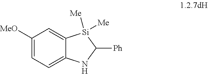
C1([MeO])=CC=C2C(=C1)[Si]([Me])([Me])C([Ph])N2
